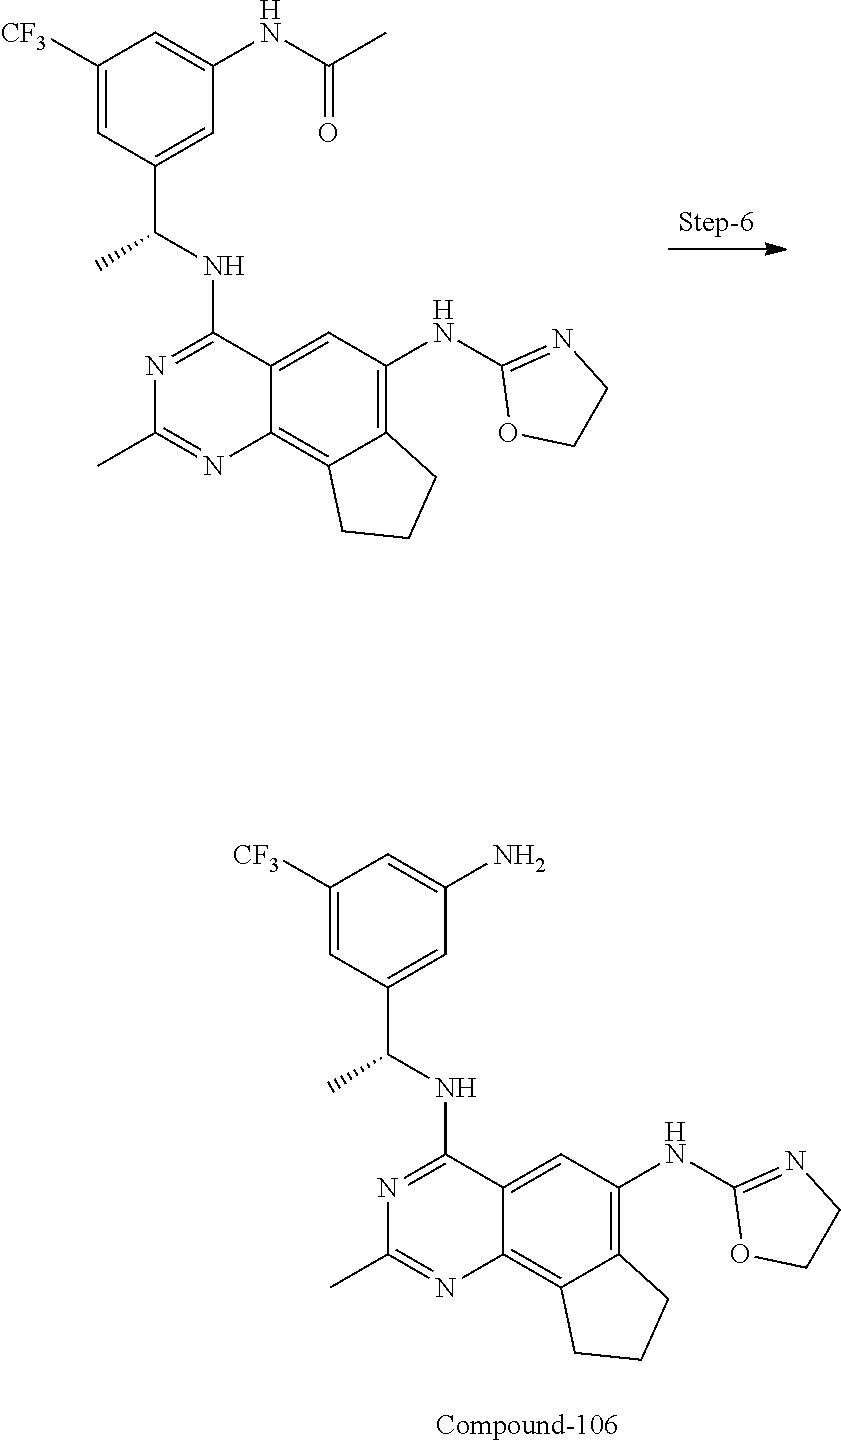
N1=C(NC(C2=CC(NC(=O)C)=CC([CF3])=C2)C)C2=CC(NC3=NCCO3)=C3C(=C2N=C1C)CCC3.N1=C(NC(C2=CC(N)=CC([CF3])=C2)C)C2=CC(NC3=NCCO3)=C3C(=C2N=C1C)CCC3
